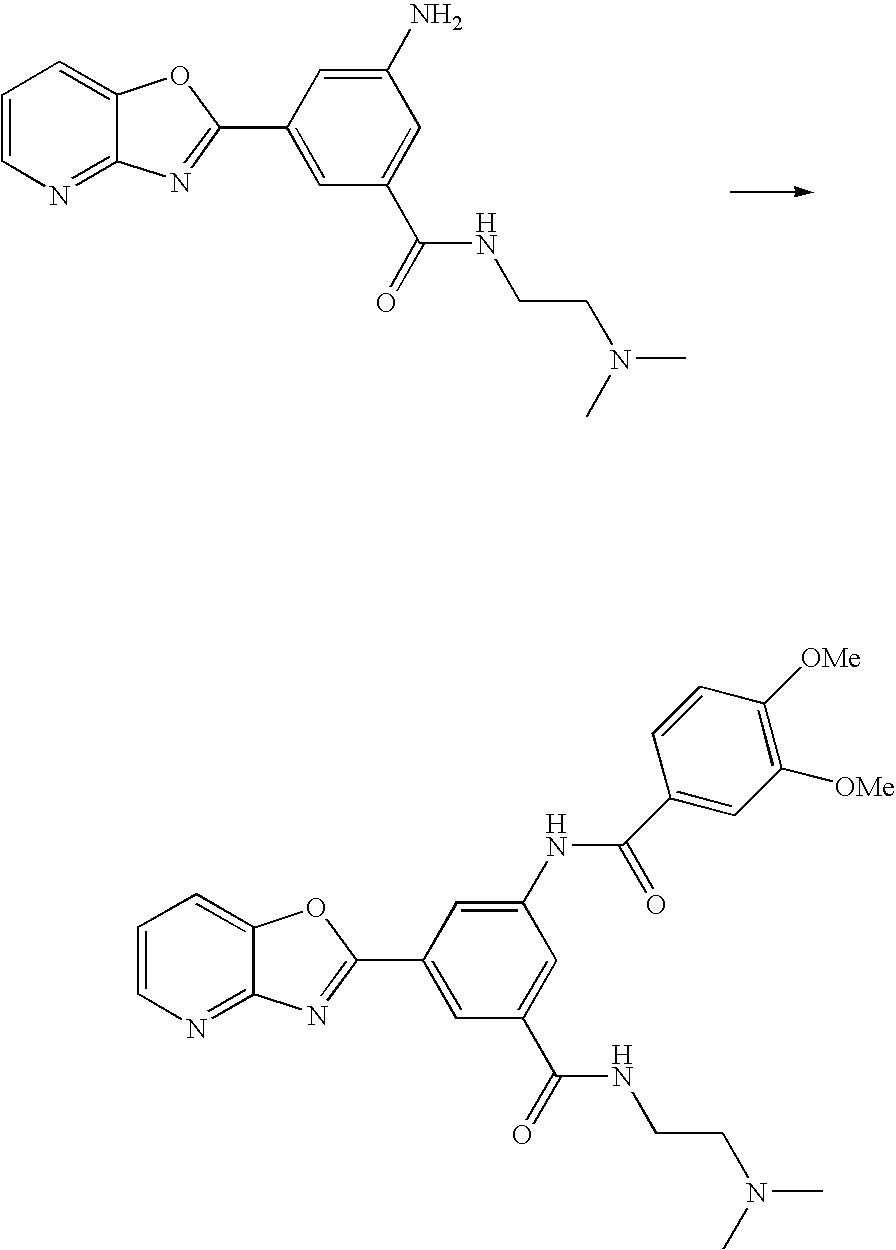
C1=CN=C2C(=C1)OC(C1=CC(C(=O)NCCN(C)C)=CC(N)=C1)=N2.C1=CN=C2C(=C1)OC(C1=CC(C(=O)NCCN(C)C)=CC(NC(=O)C3=CC([OMe])=C([OMe])C=C3)=C1)=N2
